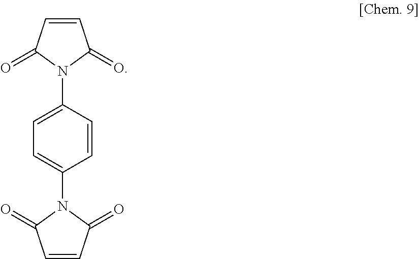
C1=CC(=O)N(C2=CC=C(N3C(=O)C=CC3=O)C=C2)C1=O
